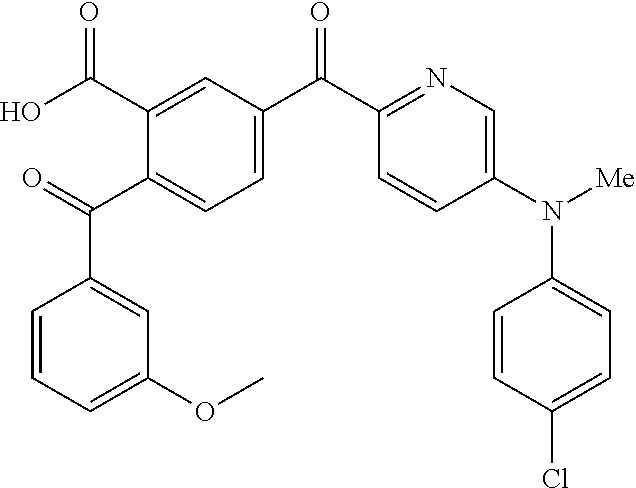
C1=CC(N([Me])C2=CC=C(Cl)C=C2)=CN=C1C(=O)C1=CC=C(C(C2=CC(OC)=CC=C2)=O)C(C(O)=O)=C1
